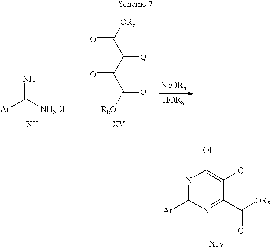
N1=C([Ar])N=C(C([OR8])=O)C([Q])=C1O.[Ar]C([NH3Cl])=N.[OR8]C(C(C(C([R8O])=O)=O)[Q])=O
